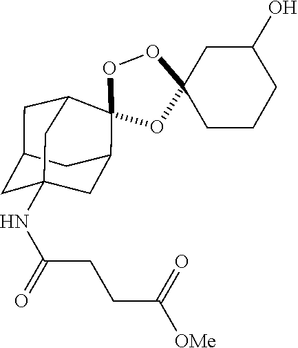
O1C2(CCCC(O)C2)OC2(O1)C1CC3CC(NC(CCC(=O)[OMe])=O)(CC2C3)C1
